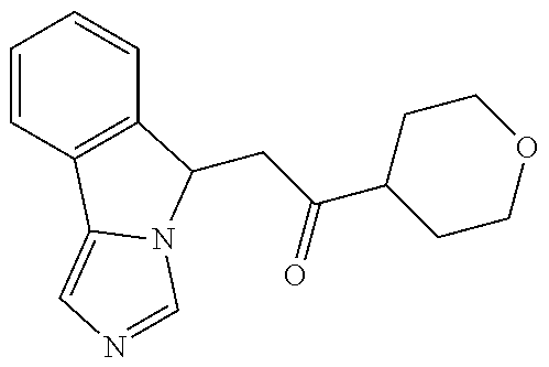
C1=CC2=C(C=C1)C(CC(C1CCOCC1)=O)N1C2=CN=C1
